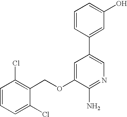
C1=CC=C(Cl)C(COC2=CC(C3=CC(O)=CC=C3)=CN=C2N)=C1Cl
